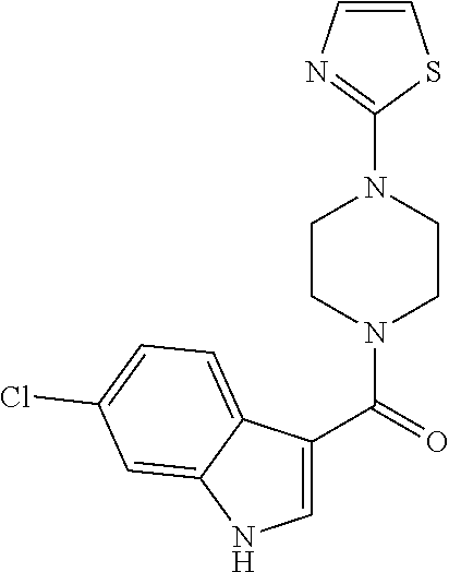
C1(N2CCN(C(C3=CNC4=CC(Cl)=CC=C34)=O)CC2)=NC=CS1
